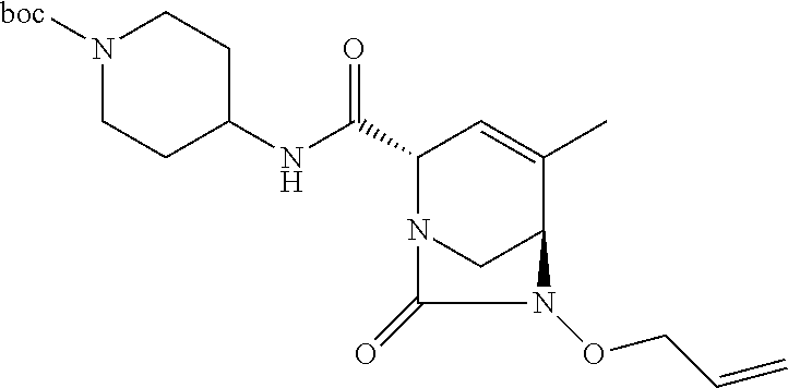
C(C1N2CC(C(C)=C1)N(OCC=C)C2=O)(NC1CCN([boc])CC1)=O
